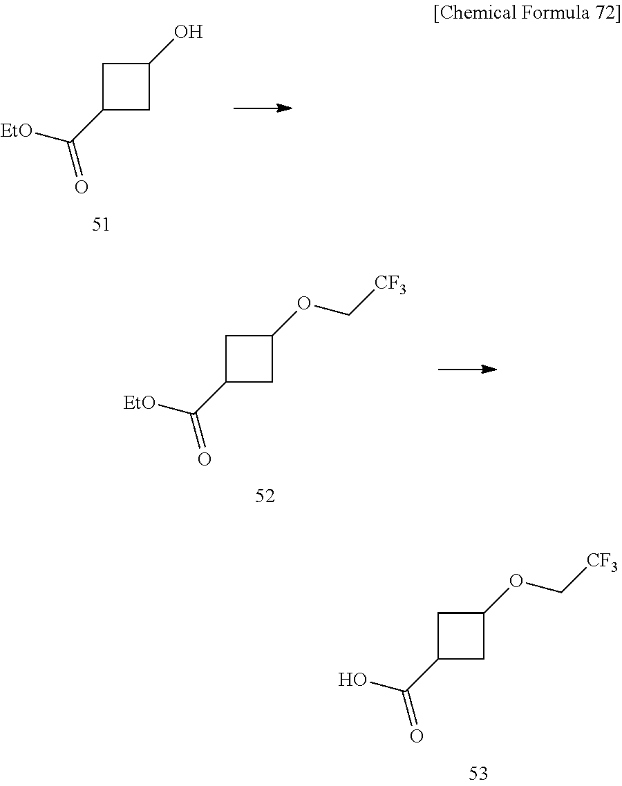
C1C(C([EtO])=O)CC1O.C1C(C([EtO])=O)CC1OC[CF3].C1C(C(O)=O)CC1OC[CF3]
